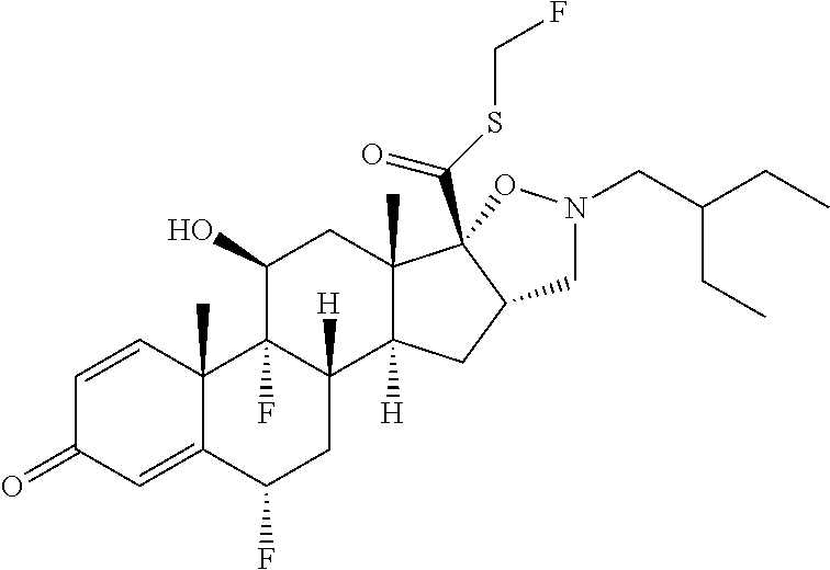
C1=CC2(C)C(=CC1=O)C(F)CC1([H])C2(F)C(O)CC2(C)C1([H])CC1C2(C(SCF)=O)ON(CC(CC)CC)C1
